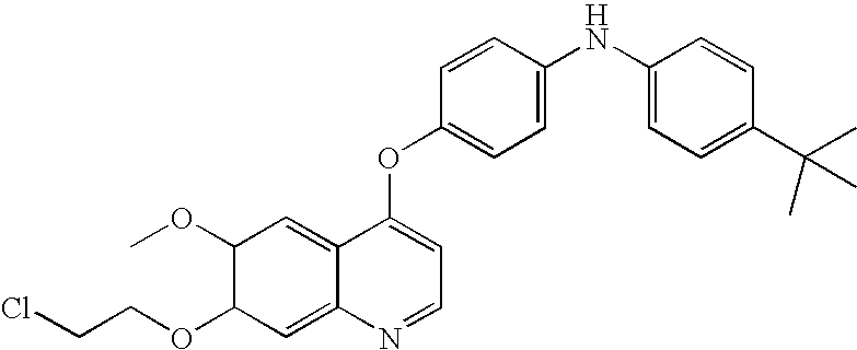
C1=CC(OC2=CC=NC3=CC(OCCCl)C(OC)C=C23)=CC=C1NC1=CC=C(C(C)(C)C)C=C1
